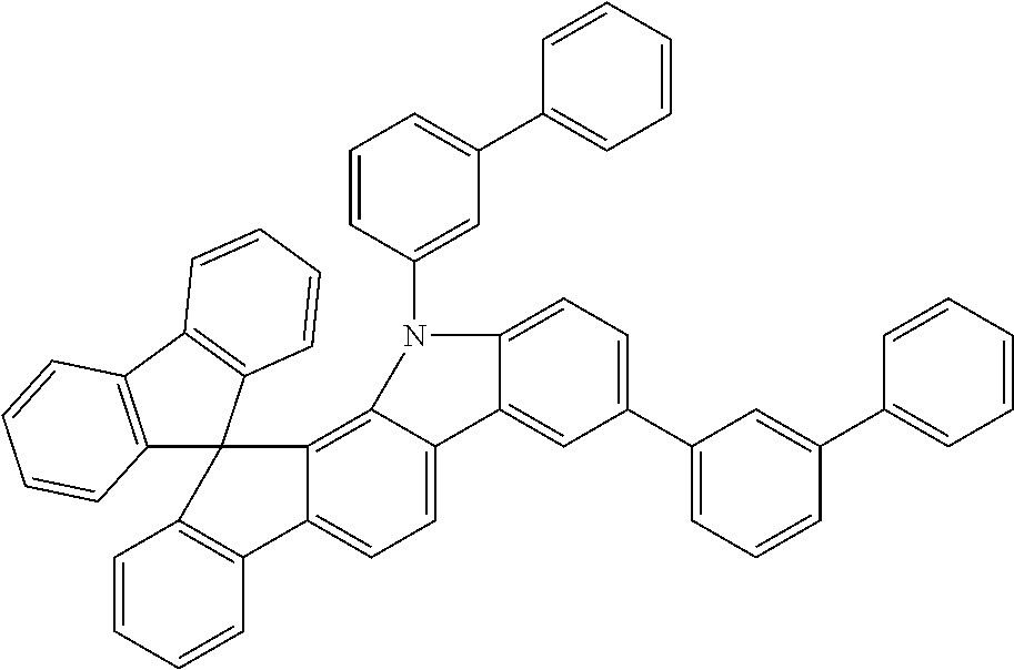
C1=CC=CC2=C1C1(C3=C4C(=CC=C23)C2=CC(C3=CC=CC(C5=CC=CC=C5)=C3)=CC=C2N4C2=CC(C3=CC=CC=C3)=CC=C2)C2=C(C3=C1C=CC=C3)C=CC=C2
